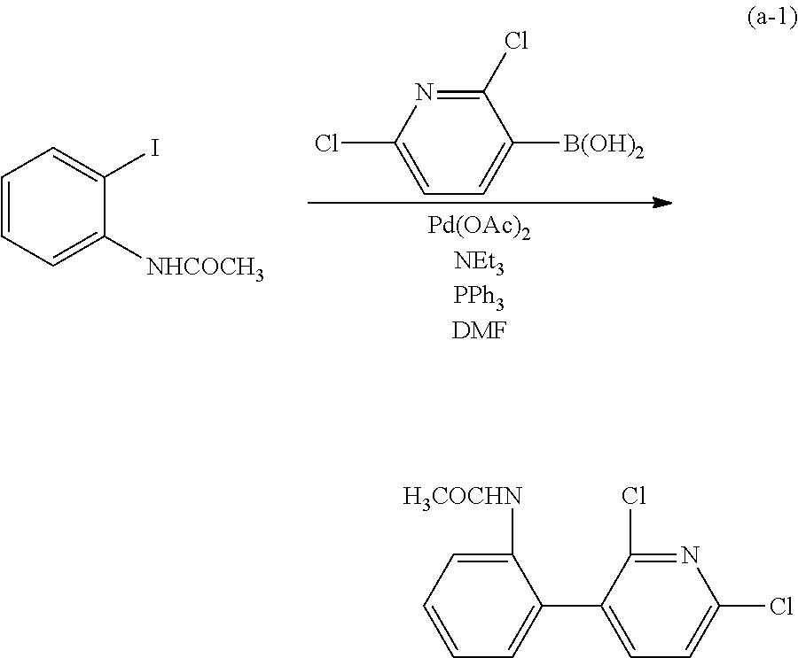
C1=C(Cl)N=C(Cl)C([B(OH)2])=C1.C1=CC=C([NHCOCH3])C(I)=C1.C1=CC=C([H3COCHN])C(C2=CC=C(Cl)N=C2Cl)=C1
